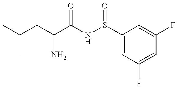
C(CC(N)C(=O)NS(=O)C1=CC(F)=CC(F)=C1)(C)C
